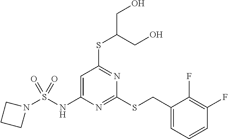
C1=C(NS(N2CCC2)(=O)=O)N=C(SCC2=CC=CC(F)=C2F)N=C1SC(CO)CO
